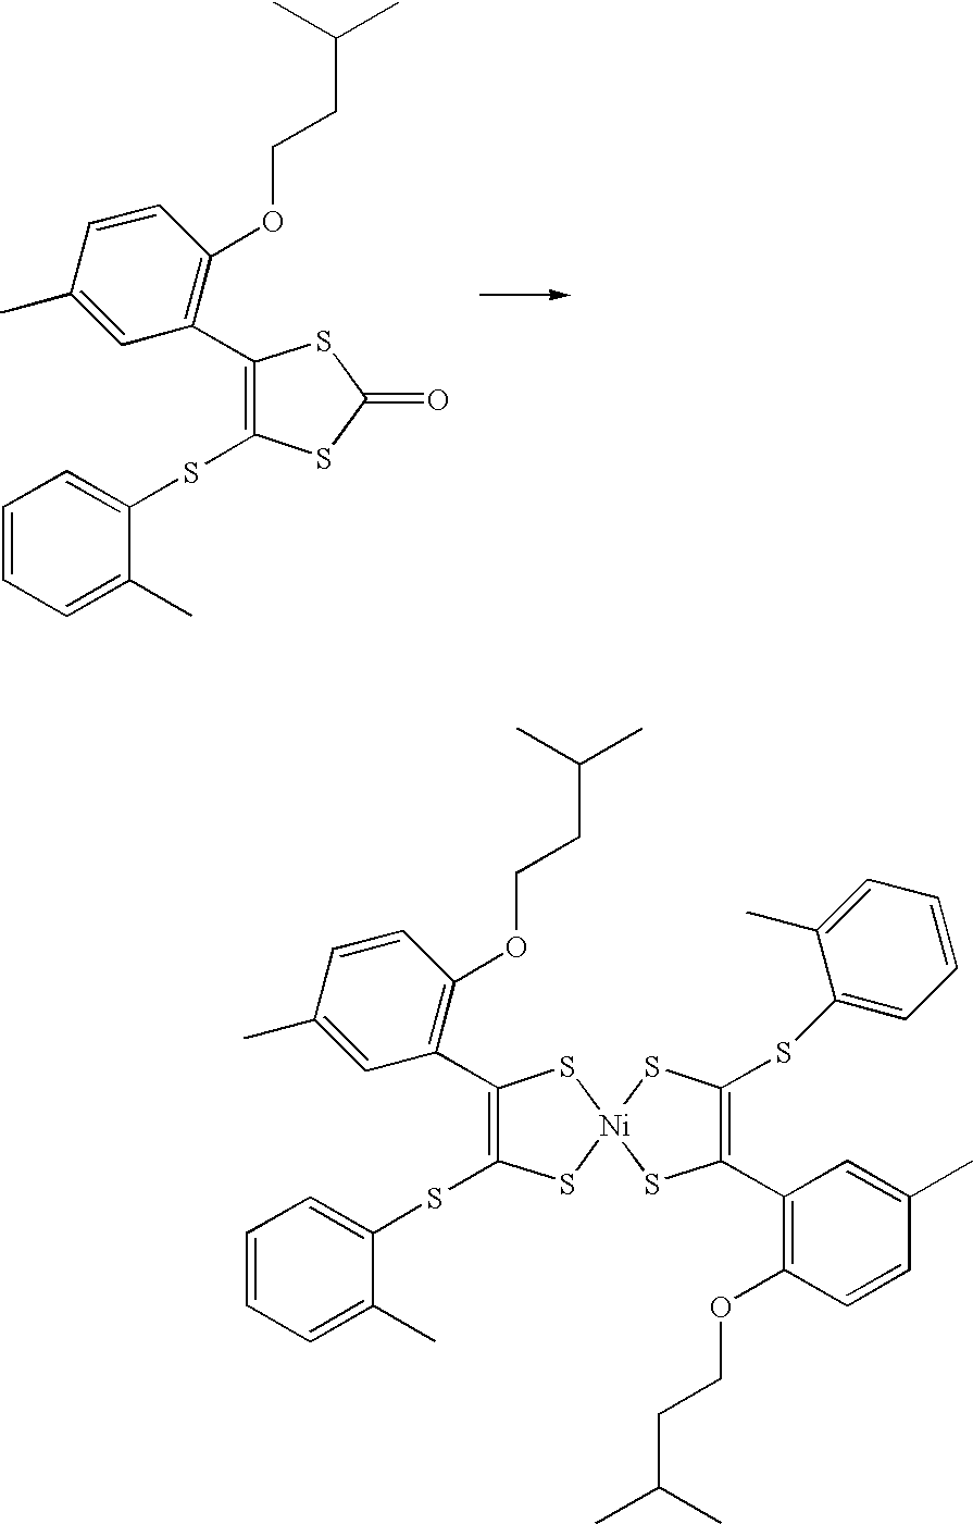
C1(C)=CC(C2=C(SC3=CC=CC=C3C)SC(=O)S2)=C(OCCC(C)C)C=C1.C1(C)=CC(C2=C(SC3=CC=CC=C3C)S[Ni]3(S2)SC(C2=C(OCCC(C)C)C=CC(C)=C2)=C(SC2=CC=CC=C2C)S3)=C(OCCC(C)C)C=C1
